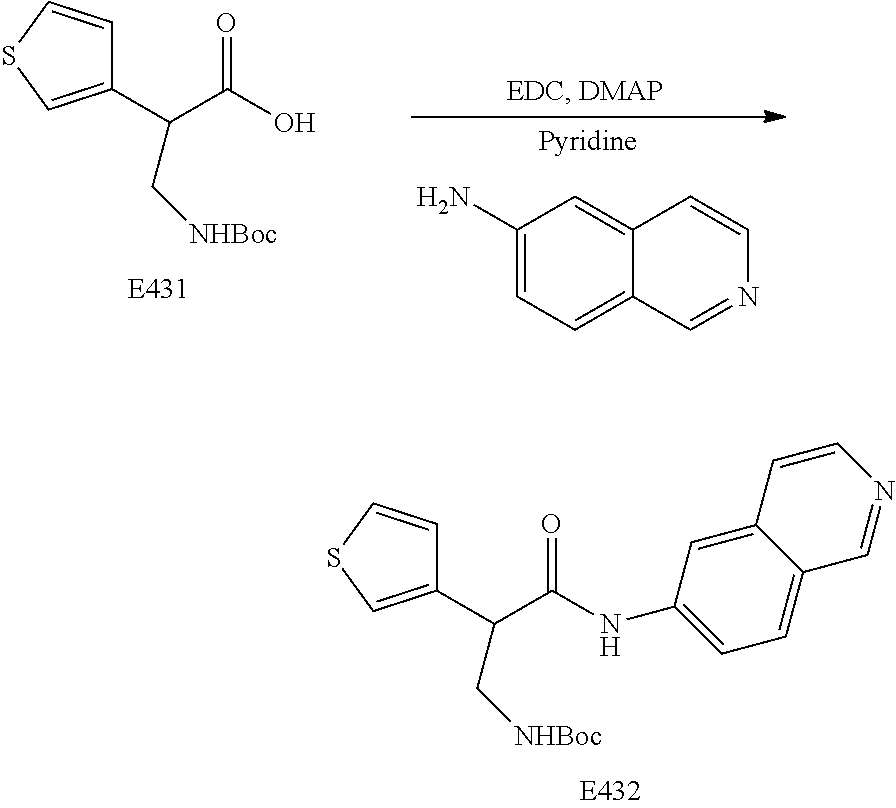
C1(C(C(NC2=CC=C3C(=C2)C=CN=C3)=O)C[NHBoc])=CSC=C1.C1(C(C(O)=O)C[NHBoc])=CSC=C1.C1(N)=CC=C2C(=C1)C=CN=C2
